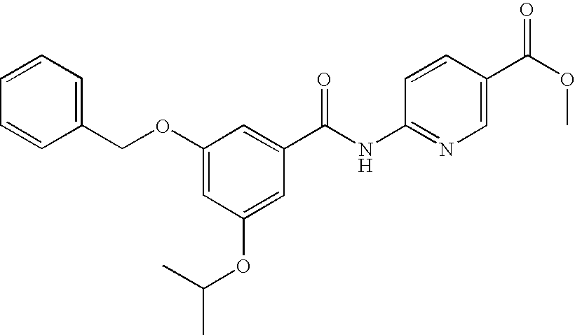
C1(COC2=CC(OC(C)C)=CC(C(NC3=NC=C(C(OC)=O)C=C3)=O)=C2)=CC=CC=C1
